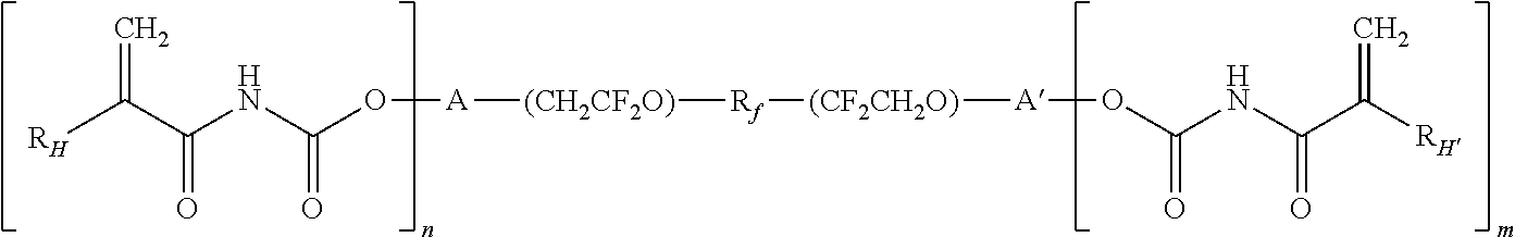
[RH]C(C(NC(O[A][(CH2CF2O)][Rf][(CF2CH2O)][A]OC(NC(C([RH])=C)=O)=O)=O)=O)=C
